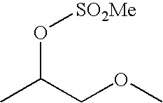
O(C(COC)C)[SO2Me]
